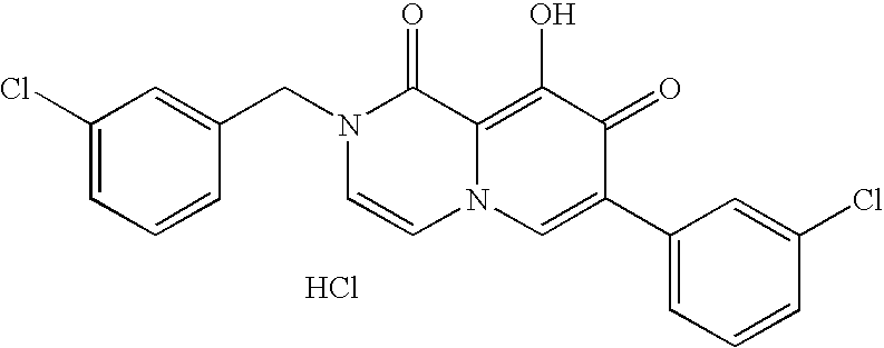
C1=C(CN2C=CN3C(=C(O)C(=O)C(C4=CC=CC(Cl)=C4)=C3)C2=O)C=CC=C1Cl.Cl
